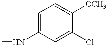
C1=C(NC)C=C(Cl)C([OCH3])=C1
